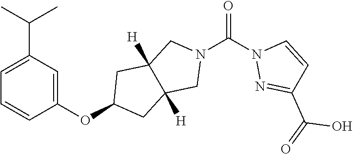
C(C1=CC=CC(OC2CC3([H])C([H])(C2)CN(C(N2N=C(C(=O)O)C=C2)=O)C3)=C1)(C)C
